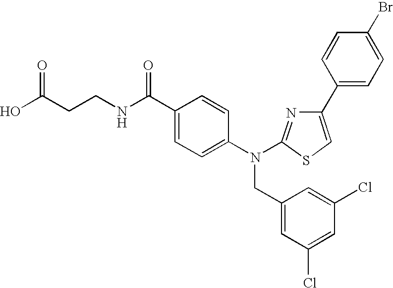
OC(CCNC(C1=CC=C(N(CC2=CC(Cl)=CC(Cl)=C2)C2=NC(C3=CC=C(Br)C=C3)=CS2)C=C1)=O)=O
